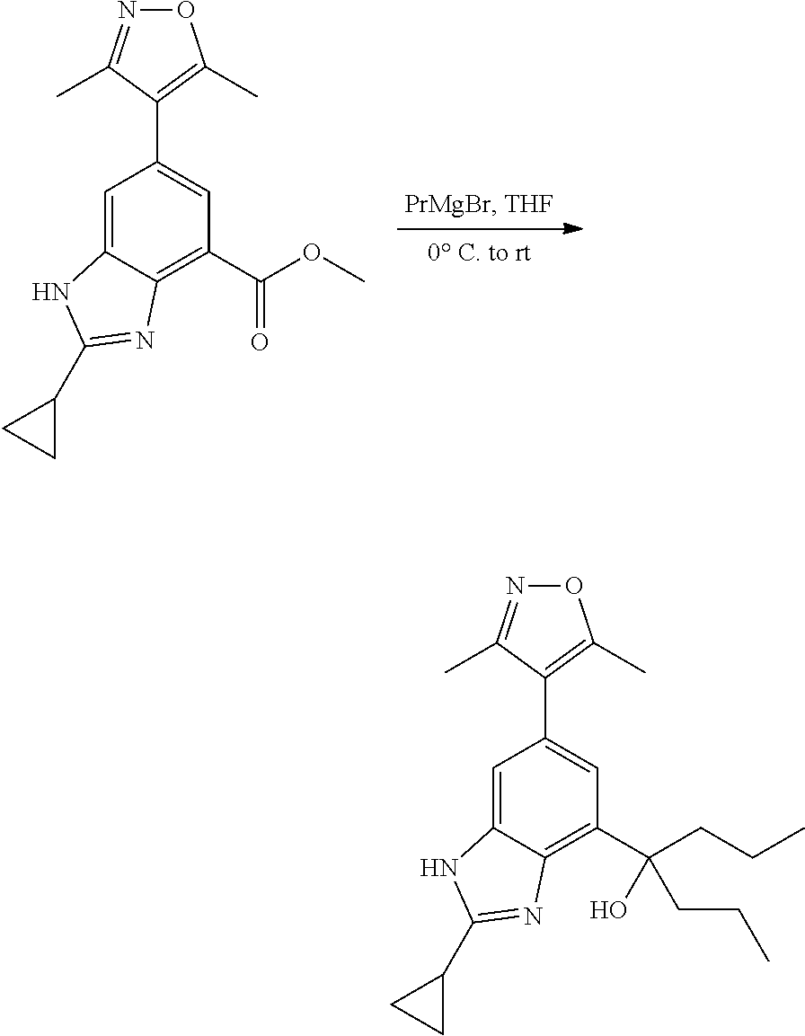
C1=C2C(=C(C(O)(CCC)CCC)C=C1C1=C(C)ON=C1C)N=C(C1CC1)N2.C1=C2C(=C(C(=O)OC)C=C1C1=C(C)ON=C1C)N=C(C1CC1)N2
